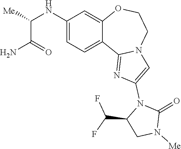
C(C(=O)N)(NC1=CC=C2C(=C1)OCCN1C2=NC(N2C(C(F)F)CN([Me])C2=O)=C1)[Me]
